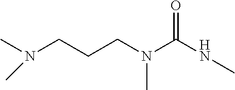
CN(CCCN(C(NC)=O)C)C
